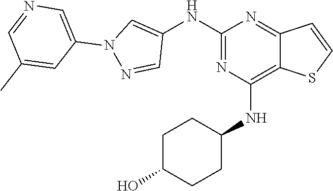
C1(NC2=CN(C3=CN=CC(C)=C3)N=C2)=NC(NC2CCC(O)CC2)=C2C(=N1)C=CS2
